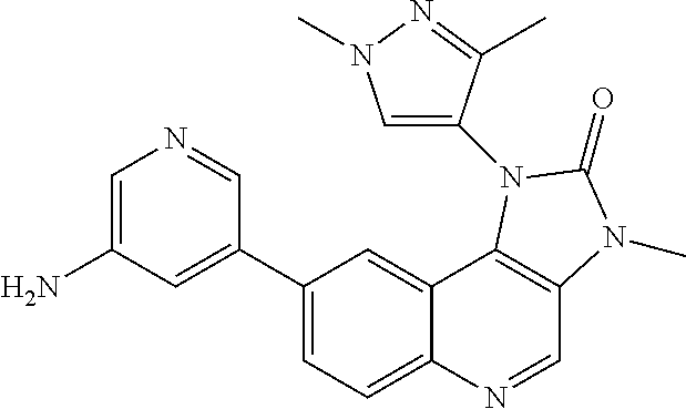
C1(C2=CC(N)=CN=C2)=CC=C2C(=C1)C1=C(C=N2)N(C)C(=O)N1C1=CN(C)N=C1C
